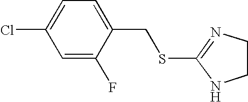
C1=C(F)C(CSC2=NCCN2)=CC=C1Cl
